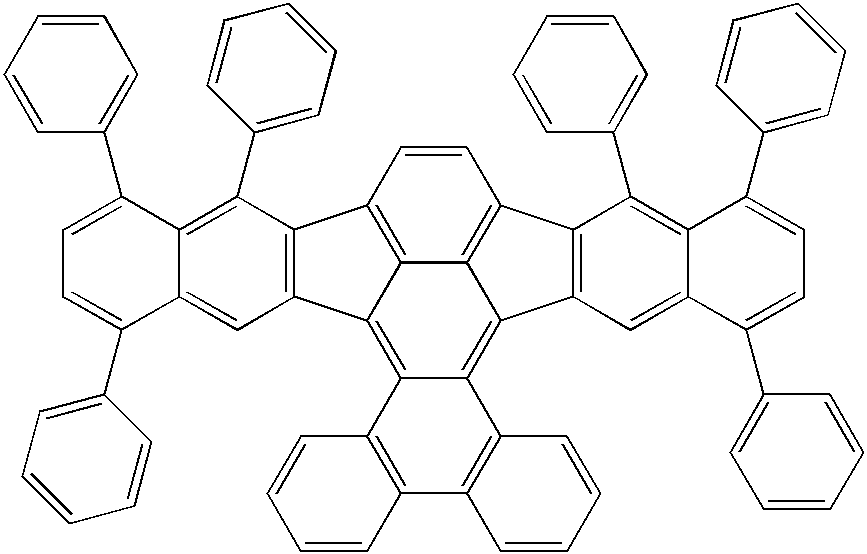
C1=CC2=C3C(=C4C(=C5C3=C1C1=C5C=C3C(=C1C1=CC=CC=C1)C(C1=CC=CC=C1)=CC=C3C1=CC=CC=C1)C1=C(C3=C4C=CC=C3)C=CC=C1)C1=C2C(C2=CC=CC=C2)=C2C(=C1)C(C1=CC=CC=C1)=CC=C2C1=CC=CC=C1
